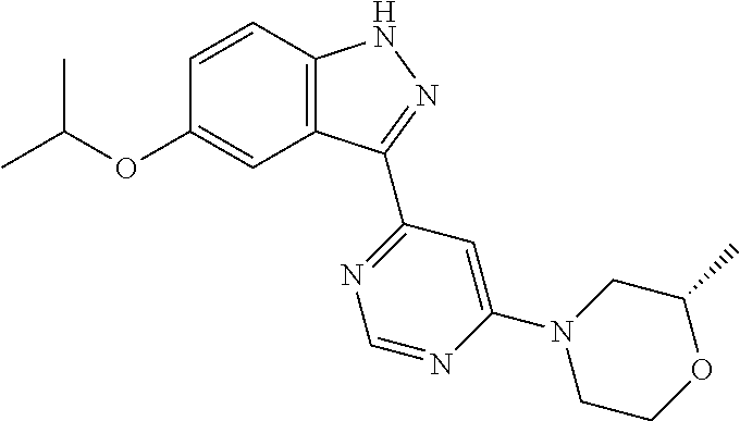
O(C1=CC2=C(C=C1)NN=C2C1=NC=NC(N2CCOC(C)C2)=C1)C(C)C
